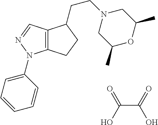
C12=C(C=NN1C1=CC=CC=C1)C(CCN1CC(C)OC(C)C1)CC2.C(C(=O)O)(O)=O
